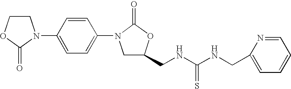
C1COC(=O)N1C1=CC=C(N2CC(CNC(=S)NCC3=CC=CC=N3)OC2=O)C=C1
